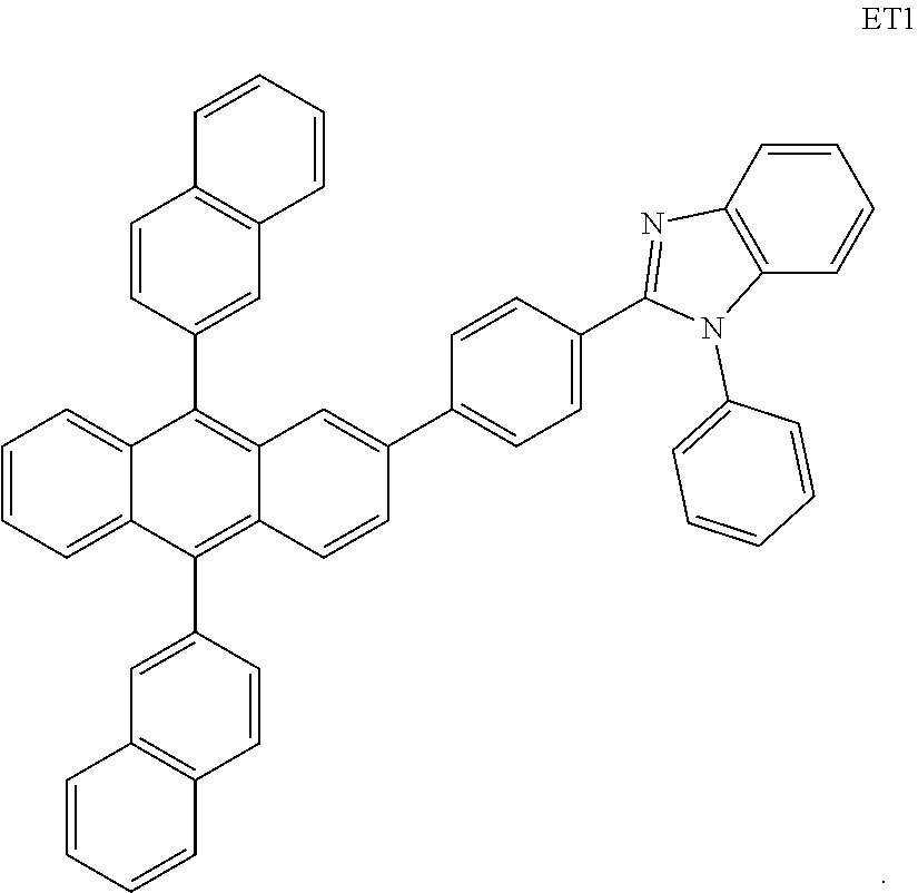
C1(C2=C3C(=C(C4=CC5=C(C=C4)C=CC=C5)C4=CC=CC=C24)C=CC(C2=CC=C(C4=NC5=C(C=CC=C5)N4C4=CC=CC=C4)C=C2)=C3)=CC2=C(C=C1)C=CC=C2
